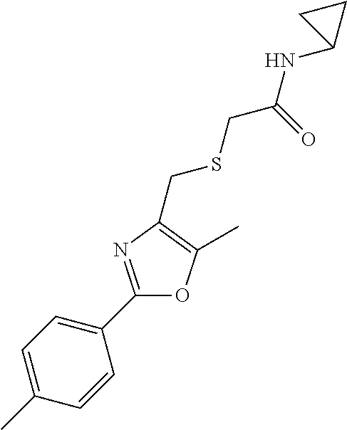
C1(C)=CC=C(C2=NC(CSCC(NC3CC3)=O)=C(C)O2)C=C1
